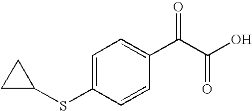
C1=C(SC2CC2)C=CC(C(C(O)=O)=O)=C1
